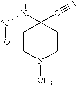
[*C](NC1(C#N)CCN(C)CC1)=O
